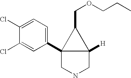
C12(C3=CC=C(Cl)C(Cl)=C3)CNCC1([H])C2COCCC
